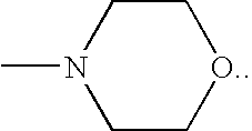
C1C[O.]CCN1C
